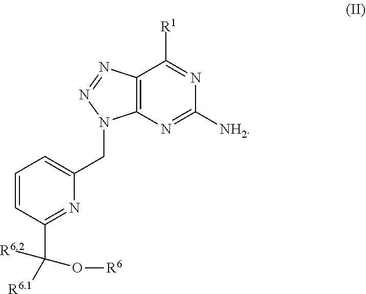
C1=CC(C([R6.1])(O[R6])[R6.2])=NC(CN2C3=C(C([R1])=NC([NH2])=N3)N=N2)=C1
